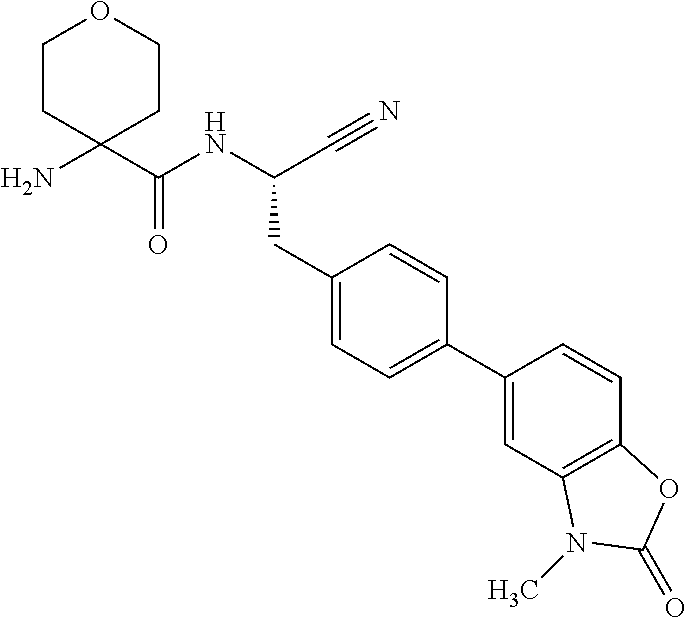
C1CC(N)(C(NC(C#N)CC2=CC=C(C3=CC4=C(C=C3)OC(=O)N4C)C=C2)=O)CCO1
